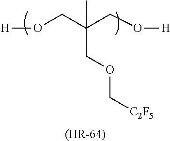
O(CC(CO[H])(C)COC[C2F5])[H].[(HR-64)]
